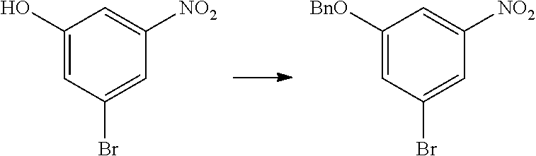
C1(O)=CC(Br)=CC([NO2])=C1.C1([BnO])=CC(Br)=CC([NO2])=C1
